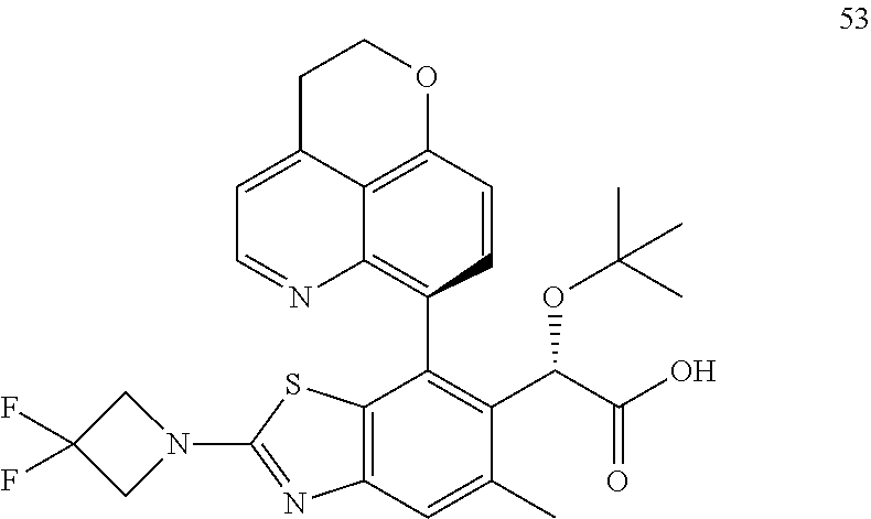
N1(C2=NC3=C(S2)C(C2=C4C5=C(C=C2)OCCC5=CC=N4)=C(C(C(O)=O)OC(C)(C)C)C(C)=C3)CC(F)(F)C1
